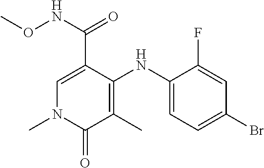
C1=C(C(NOC)=O)C(NC2=CC=C(Br)C=C2F)=C(C)C(=O)N1C
